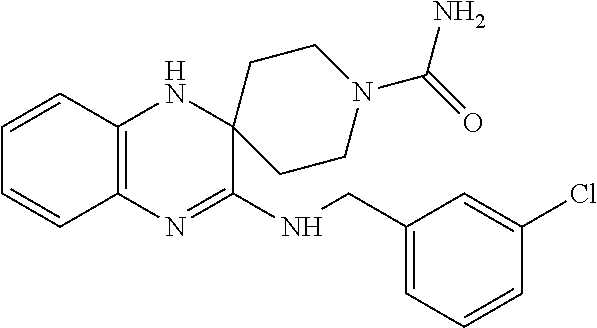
C12=C(N=C(NCC3=CC=CC(Cl)=C3)C3(N1)CCN(C(N)=O)CC3)C=CC=C2
